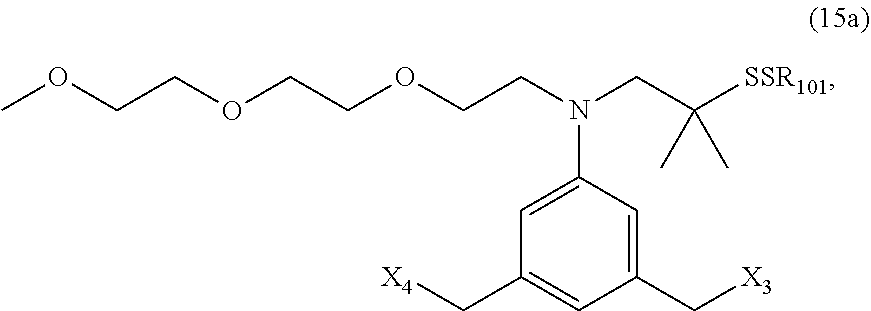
[X3]CC1=CC(N(CCOCCOCCOC)CC([SSR101])(C)C)=CC(C[X4])=C1
